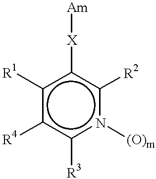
c1([R1])c([R4])c([R3])n([(O)m])c([R2])c1[X][Am]
